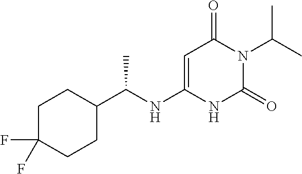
C1C(F)(F)CCC(C(NC2=CC(=O)N(C(C)C)C(=O)N2)C)C1
